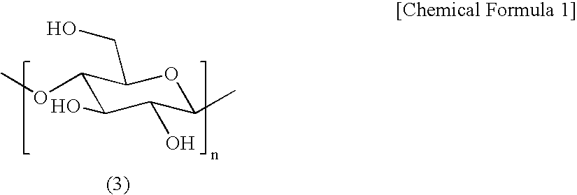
C1(OC)C(O)C(O)C(C)OC1CO
